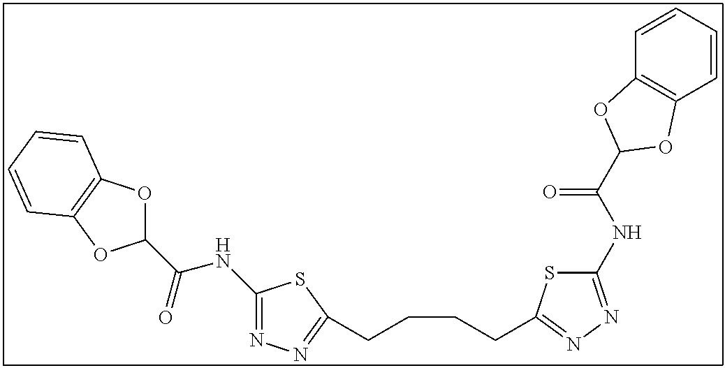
C1(NC(=O)C2OC3=C(O2)C=CC=C3)=NN=C(CCCCC2=NN=C(NC(=O)C3OC4=C(C=CC=C4)O3)S2)S1
